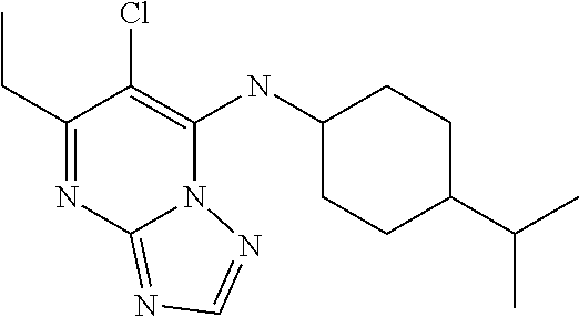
C1(CC)=NC2=NC=NN2C(NC2CCC(C(C)C)CC2)=C1Cl
